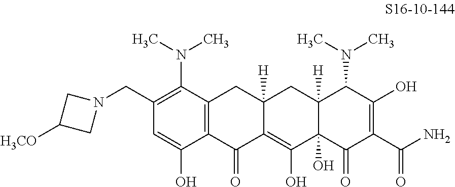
C1(CN2CC([H3CO])C2)=C(N(C)C)C2=C(C(O)=C1)C(=O)C1=C(O)C3(O)C([H])(CC1([H])C2)C(N(C)C)C(O)=C(C(N)=O)C3=O
